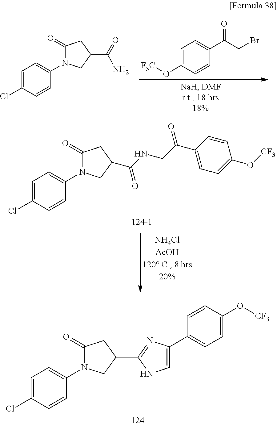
C1=C(O[F3C])C=CC(C(CBr)=O)=C1.C1=C(Cl)C=CC(N2C(=O)CC(C(N)=O)C2)=C1.C1=C(Cl)C=CC(N2C(=O)CC(C(NCC(C3=CC=C(O[CF3])C=C3)=O)=O)C2)=C1.C1=C(Cl)C=CC(N2C(=O)CC(C3=NC(C4=CC=C(O[CF3])C=C4)=CN3)C2)=C1
